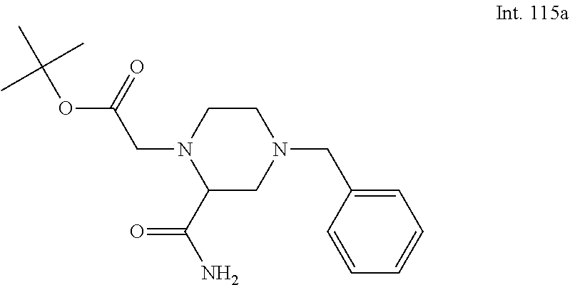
C1(C(=O)N)CN(CC2=CC=CC=C2)CCN1CC(OC(C)(C)C)=O
